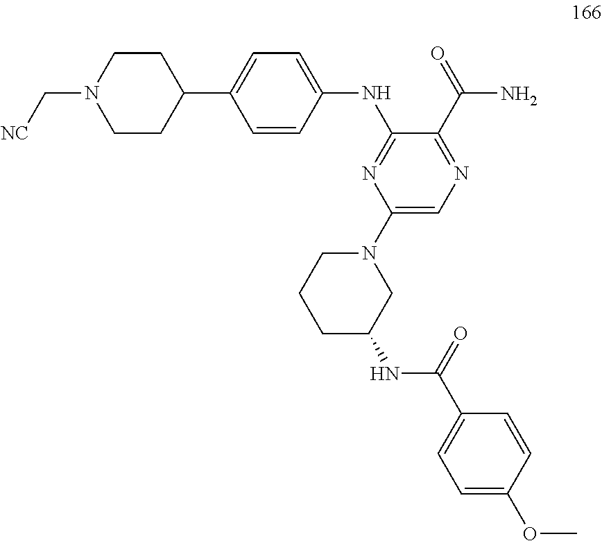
C1=CC(NC2=NC(N3CCCC(NC(C4=CC=C(OC)C=C4)=O)C3)=CN=C2C(=O)N)=CC=C1C1CCN(C[NC])CC1
